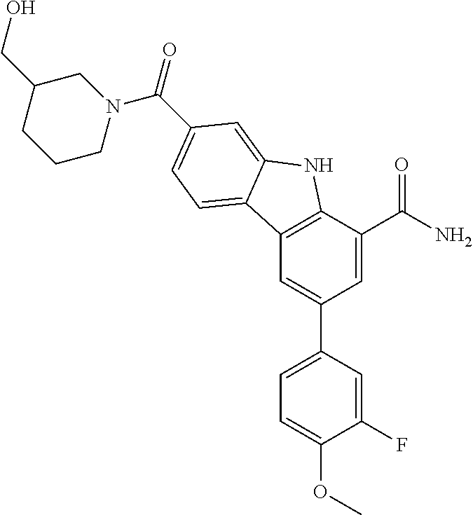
C12=C(C=C(C3=CC=C(OC)C(F)=C3)C=C1C(N)=O)C1=CC=C(C(=O)N3CC(CO)CCC3)C=C1N2
